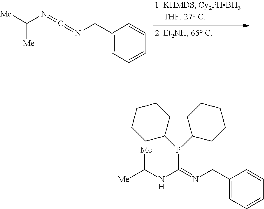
[Me]C(N=C=NCC1=CC=CC=C1)[Me].N(CC1=CC=CC=C1)=C(NC([Me])[Me])P(C1CCCCC1)C1CCCCC1
